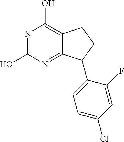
C12=NC(O)=NC(O)=C1CCC2C1=CC=C(Cl)C=C1F
